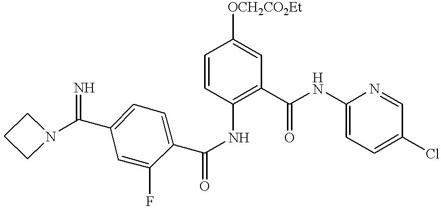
C1=CC(NC(C2=CC=C(C(N3CCC3)=N)C=C2F)=O)=C(C(NC2=CC=C(Cl)C=N2)=O)C=C1[OCH2CO2Et]
